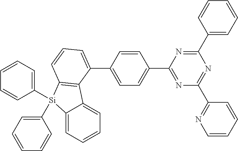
N1=C(C2=CC=C(C3=CC=CC4=C3C3=CC=CC=C3[Si]4(C3=CC=CC=C3)C3=CC=CC=C3)C=C2)N=C(C2=CC=CC=C2)N=C1C1=NC=CC=C1
